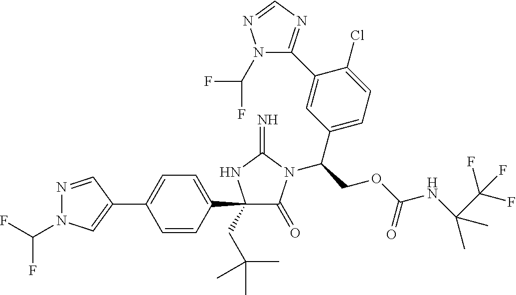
C1(C2=CC=C(C3(CC(C)(C)C)C(=O)N(C(COC(NC(C)(C(F)(F)F)C)=O)C4=CC=C(Cl)C(C5=NC=NN5C(F)F)=C4)C(=N)N3)C=C2)=CN(C(F)F)N=C1
